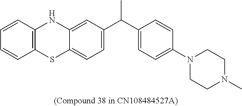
N1(C2=CC=C(C(C3=CC=C4SC5=C(NC4=C3)C=CC=C5)C)C=C2)CCN(C)CC1
